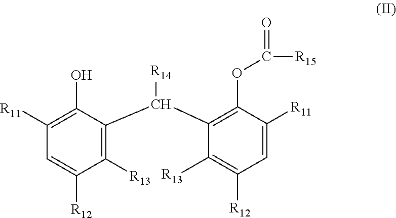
C1([R13])=C(C(C2=C(OC([R15])=O)C([R11])=CC([R12])=C2[R13])[R14])C(O)=C([R11])C=C1[R12]
